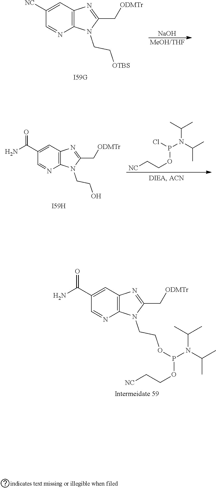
C1([NC])=CC2=C(N=C1)N(CC[OTBS])C(C[ODMTr])=N2.[NaOH].[MeOH/THF].[I59G].C1(C(=O)N)=CC2=C(N=C1)N(CCO)C(C[ODMTr])=N2.[I59H].C(N(P(OCC[NC])Cl)C(C)C)(C)C.C1(C(N)=O)=CC2=C(N=C1)N(CCOP(N(C(C)C)C(C)C)OCC[NC])C(C[ODMTr])=N2
